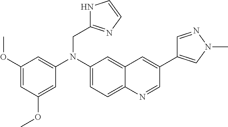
C1(OC)=CC(OC)=CC(N(C2=CC=C3C(=C2)C=C(C2=CN(C)N=C2)C=N3)CC2=NC=CN2)=C1
